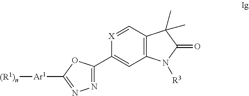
[X]1=CC2=C(C=C1C1=NN=C([Ar1][(R1)n])O1)N([R3])C(=O)C2(C)C
